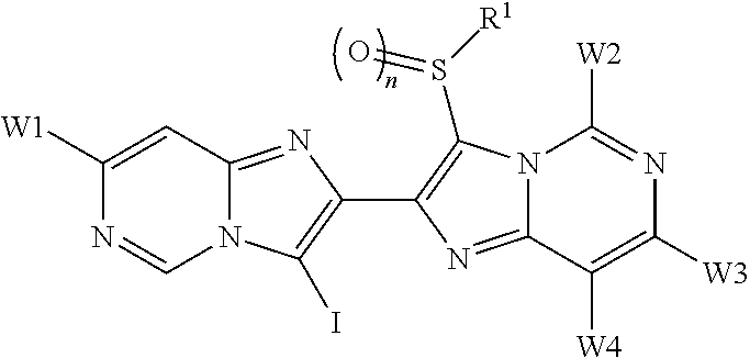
N12C(=NC(C3=C(S([R1])=O)N4C(=N3)C([W4])=C([W3])N=C4[W2])=C1I)C=C([W1])N=C2
